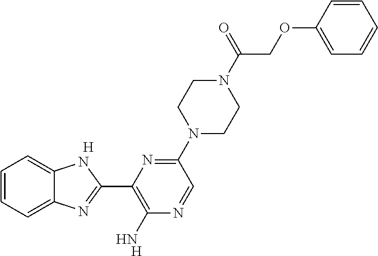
[H].[H].C1=CC=C2C(=C1)NC(C1=C(N)N=CC(N3CCN(C(COC4=CC=CC=C4)=O)CC3)=N1)=N2
